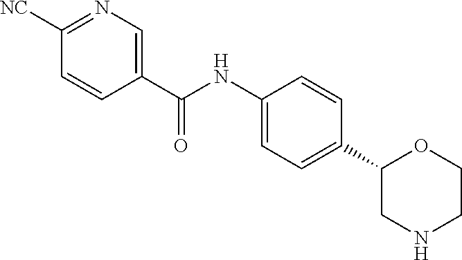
C1(C(NC2=CC=C(C3CNCCO3)C=C2)=O)=CN=C([NC])C=C1
